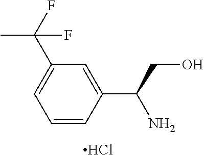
C1=C(C(C)(F)F)C=C(C(CO)N)C=C1.Cl
